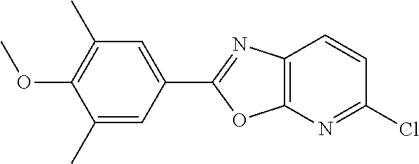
C1=C(C2=NC3=C(O2)N=C(Cl)C=C3)C=C(C)C(OC)=C1C
